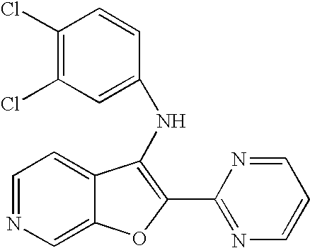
N(C1=C(C2=NC=CC=N2)OC2=CN=CC=C21)C1=CC(Cl)=C(Cl)C=C1
